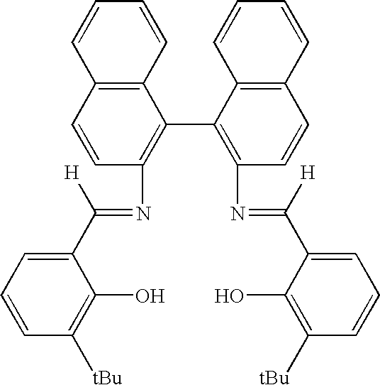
C1(C(=NC2=C(C3=C(N=C(C4=CC=CC([tBu])=C4O)[H])C=CC4=C3C=CC=C4)C3=C(C=C2)C=CC=C3)[H])=CC=CC([tBu])=C1O
